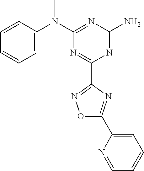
C1=CC(N(C2=NC(N)=NC(C3=NOC(C4=CC=CC=N4)=N3)=N2)C)=CC=C1
